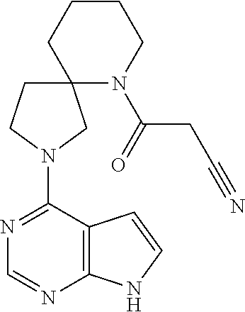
N1=C(N2CC3(CC2)N(C(=O)CC#N)CCCC3)C2=C(N=C1)NC=C2
